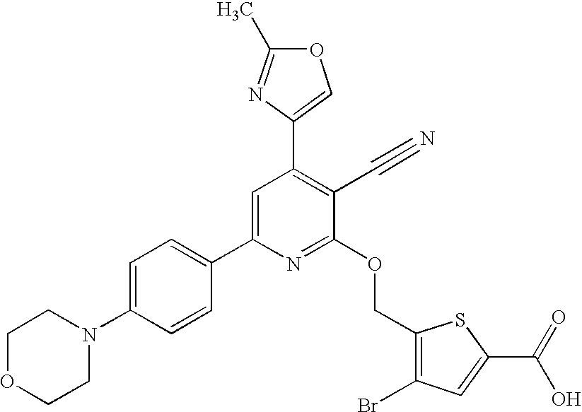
C1OCCN(C2=CC=C(C3=CC(C4=COC(C)=N4)=C(C#N)C(OCC4=C(Br)C=C(C(O)=O)S4)=N3)C=C2)C1
